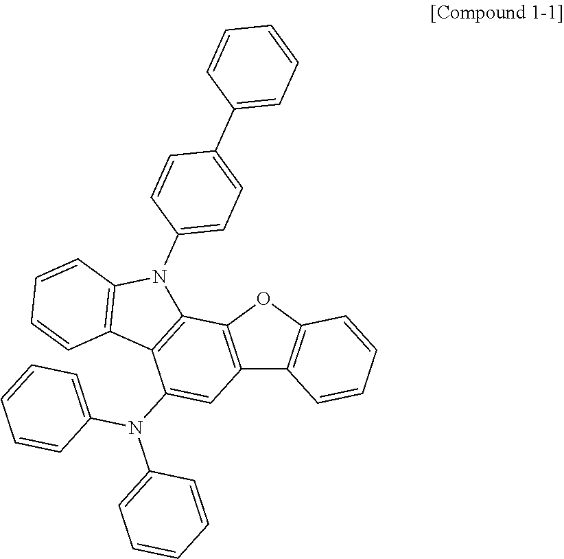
C12=C(OC3=C1C=CC=C3)C1=C(C(N(C3=CC=CC=C3)C3=CC=CC=C3)=C2)C2=C(N1C1=CC=C(C3=CC=CC=C3)C=C1)C=CC=C2
